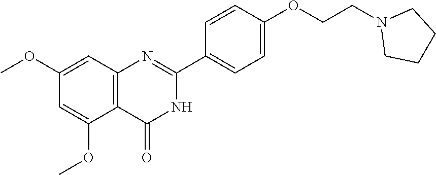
C(COC1=CC=C(C2=NC3=C(C(OC)=CC(OC)=C3)C(=O)N2)C=C1)N1CCCC1
